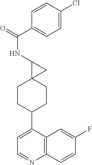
C12=C(C(C3CCC4(CC3)CC4NC(C3=CC=C(Cl)C=C3)=O)=CC=N1)C=C(F)C=C2
